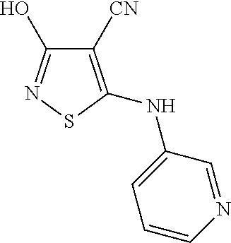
C1([CN])=C(NC2=CC=CN=C2)SN=C1O
